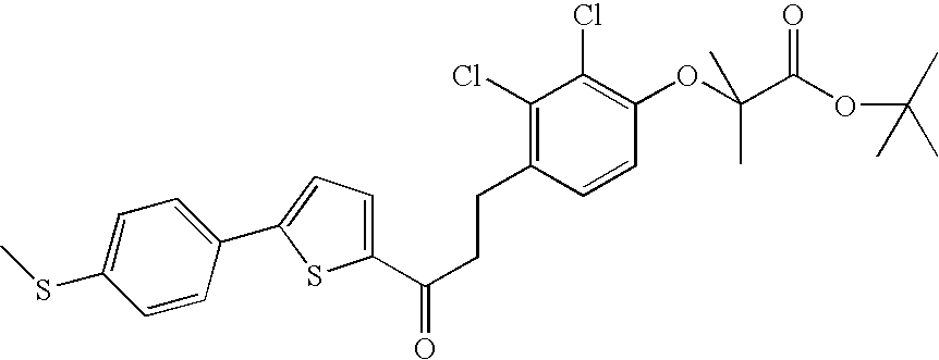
C1=CC(C2=CC=C(C(CCC3=C(Cl)C(Cl)=C(OC(C(=O)OC(C)(C)C)(C)C)C=C3)=O)S2)=CC=C1SC
